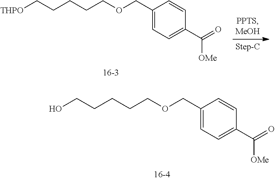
[THPO]CCCCCOCC1=CC=C(C(=O)[OMe])C=C1.OCCCCCOCC1=CC=C(C(=O)[OMe])C=C1
